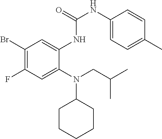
C1(Br)=C(F)C=C(N(CC(C)C)C2CCCCC2)C(NC(NC2=CC=C(C)C=C2)=O)=C1
